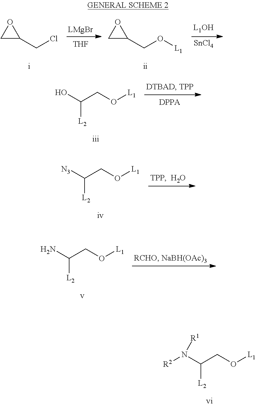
OC(CO[L1])[L2].[N3]C(CO[L1])[L2].NC(CO[L1])[L2].N(C(CO[L1])[L2])([R2])[R1].[SnCl4].[THF].C1C(CCl)O1.C1C(CO[L1])O1
